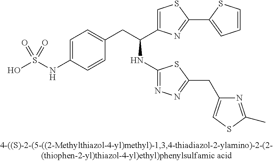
OS(NC1=CC=C(CC(C2=CSC(C3=CC=CS3)=N2)NC2=NN=C(CC3=CSC(C)=N3)S2)C=C1)(=O)=O
